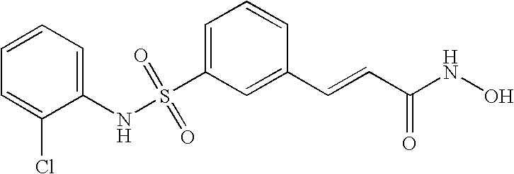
S(C1=CC=CC(C=CC(NO)=O)=C1)(NC1=CC=CC=C1Cl)(=O)=O
